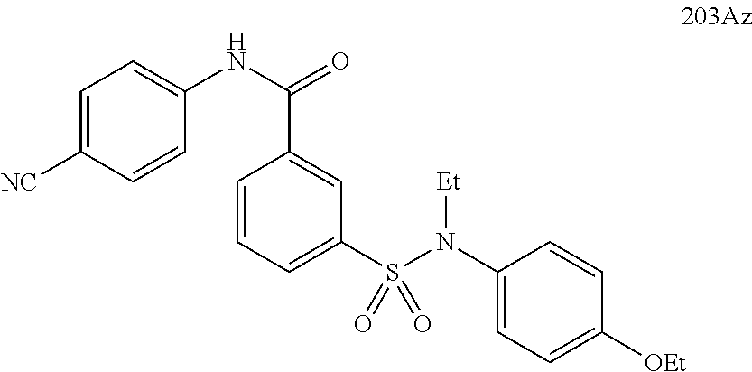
C1=C([NC])C=CC(NC(=O)C2=CC(S(N(C3=CC=C([OEt])C=C3)[Et])(=O)=O)=CC=C2)=C1
